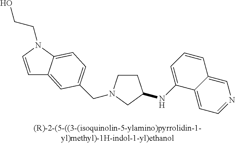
C1CN(CC2=CC=C3C(=C2)C=CN3CCO)CC1NC1=CC=CC2=CN=CC=C12
